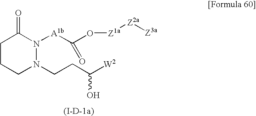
C1CCN(CCC([W2])O)N([A1b]C(O[Z1a][Z2a][Z3a])=O)C1=O
